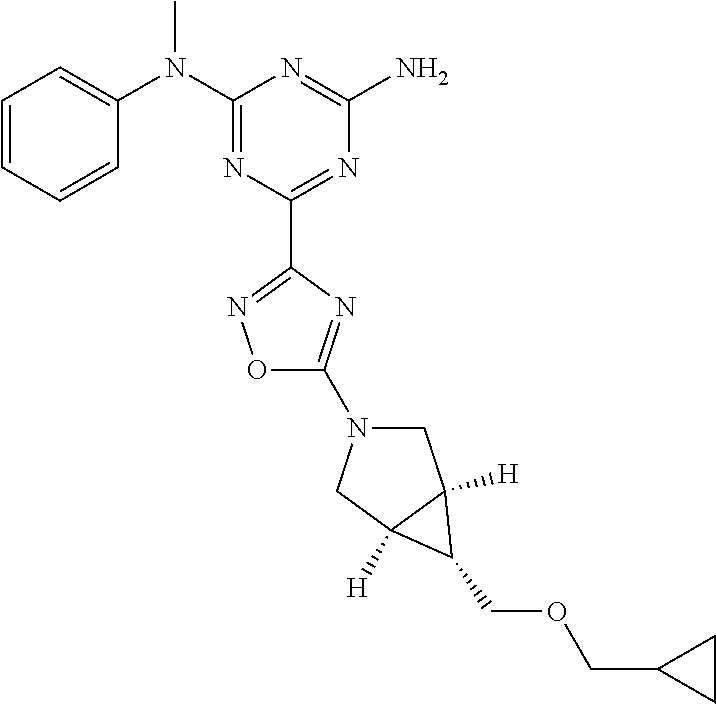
C1=CC=CC(N(C2=NC(C3=NOC(N4CC5([H])C([H])(C4)C5COCC4CC4)=N3)=NC(N)=N2)C)=C1
